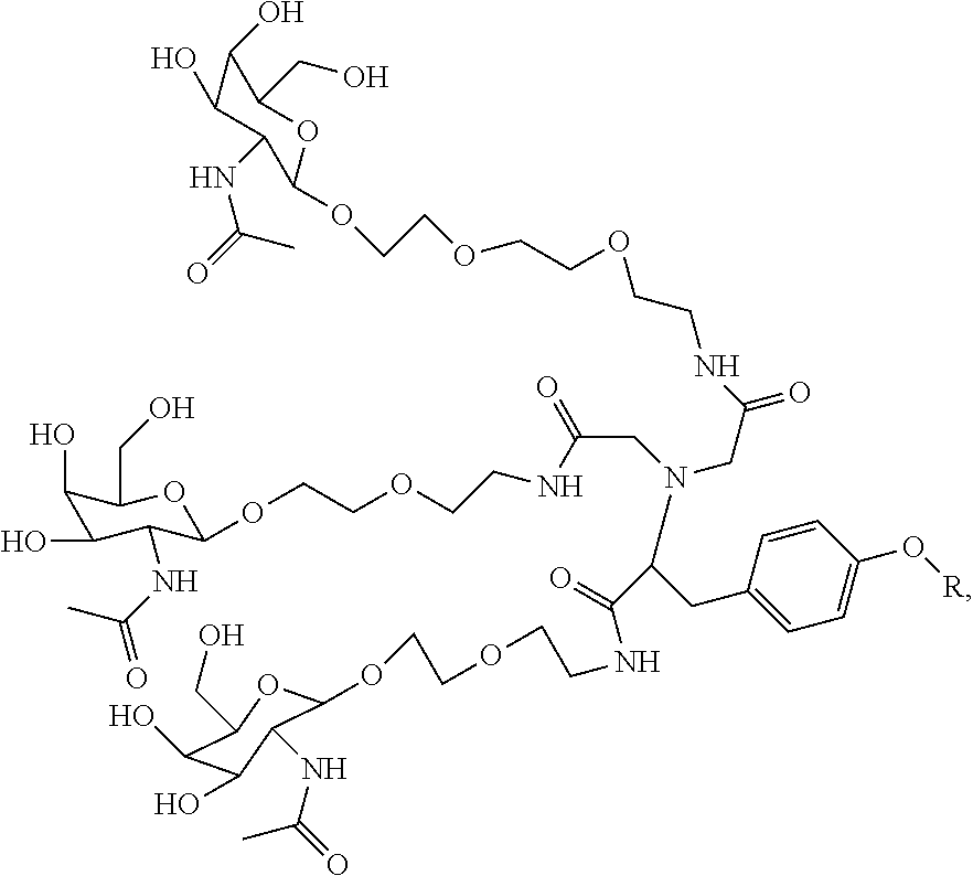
C1(O)C(O)C(NC(C)=O)C(OCCOCCNC(=O)C(CC2=CC=C(O[R])C=C2)N(CC(NCCOCCOC2C(NC(=O)C)C(O)C(O)C(CO)O2)=O)CC(NCCOCCOCCOC2C(NC(C)=O)C(O)C(O)C(CO)O2)=O)OC1CO
